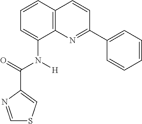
C1=CC2=C(C(N([H])C(C3=CSC=N3)=O)=C1)N=C(C1=CC=CC=C1)C=C2
